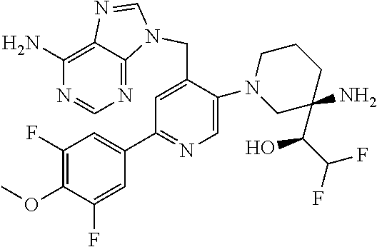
C1=C(CN2C3=NC=NC(N)=C3N=C2)C(N2CC(C(C(F)F)O)(N)CCC2)=CN=C1C1=CC(F)=C(OC)C(F)=C1
